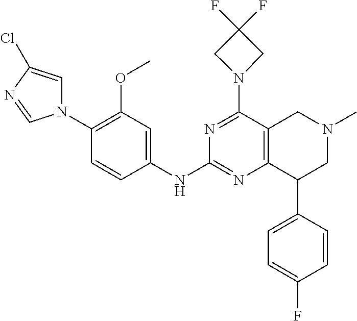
C1(N2C=C(Cl)N=C2)=C(OC)C=C(NC2=NC3=C(C(N4CC(F)(F)C4)=N2)CN(C)CC3C2=CC=C(F)C=C2)C=C1
